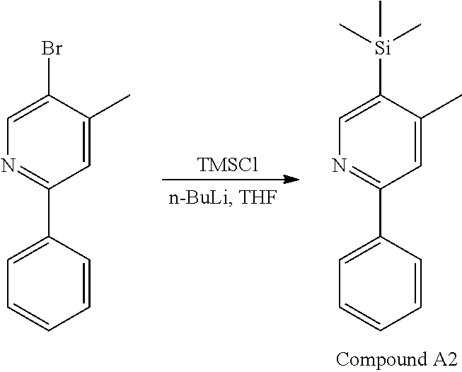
C1(Br)=CN=C(C2=CC=CC=C2)C=C1C.C1([Si](C)(C)C)=CN=C(C2=CC=CC=C2)C=C1C.[TMSCl]
